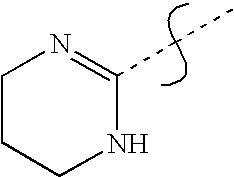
C1CCNC(CC)=N1
